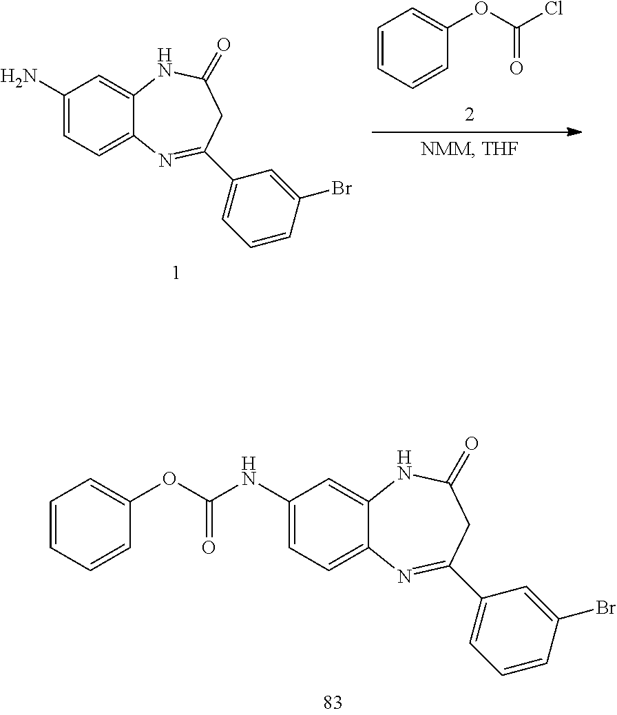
C1(NC(OC2=CC=CC=C2)=O)=CC=C2C(=C1)NC(=O)CC(C1=CC=CC(Br)=C1)=N2.C1=CC=CC(OC(Cl)=O)=C1.C1(N)=CC=C2C(=C1)NC(=O)CC(C1=CC=CC(Br)=C1)=N2
